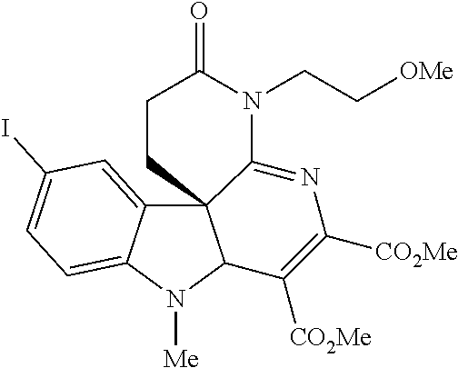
C12=CC(I)=CC=C1N([Me])C1C23C(=NC([CO2Me])=C1[CO2Me])N(CC[OMe])C(=O)CC3
